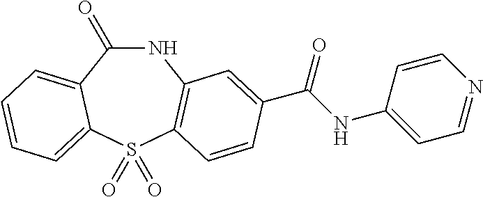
C1(=O)NC2=C(S(=O)(=O)C3=CC=CC=C13)C=CC(C(NC1=CC=NC=C1)=O)=C2
